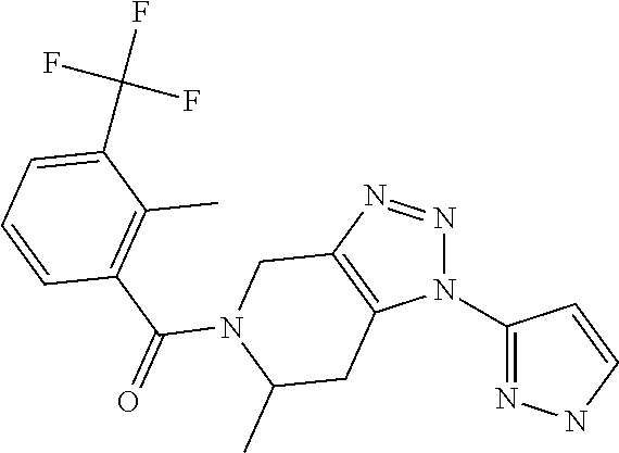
N1(C2=NNC=C2)N=NC2=C1CC(C)N(C(C1=C(C)C(C(F)(F)F)=CC=C1)=O)C2
